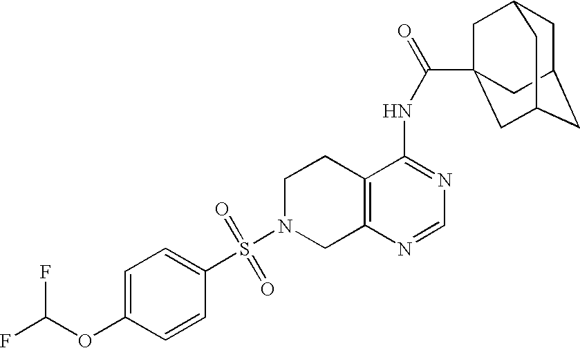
C1N(S(=O)(=O)C2=CC=C(OC(F)F)C=C2)CC2=C(C1)C(NC(=O)C13CC4CC(CC(C1)C4)C3)=NC=N2
